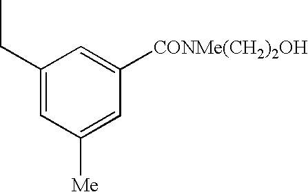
C1=C([CONMe(CH2)2OH])C=C([Me])C=C1CC
